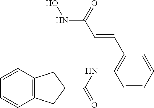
C1=CC=CC(C=CC(NO)=O)=C1NC(C1CC2=C(C1)C=CC=C2)=O
